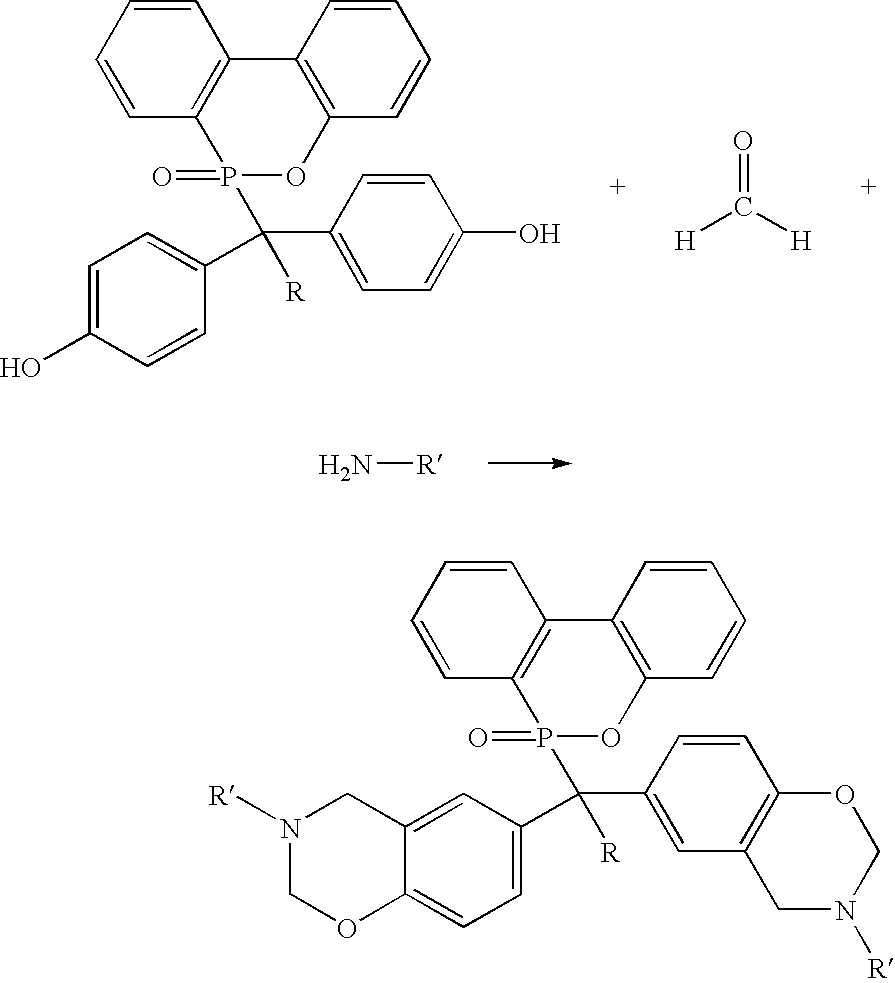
C12=C(C3=C(C=CC=C3)OP1(=O)C(C1=CC3=C(C=C1)OCN([R])C3)(C1=CC=C3C(=C1)CN([R])CO3)[R])C=CC=C2.C12=C(C3=C(C=CC=C3)OP1(=O)C(C1=CC=C(O)C=C1)(C1=CC=C(O)C=C1)[R])C=CC=C2.[H]C([H])=O.N[R]
